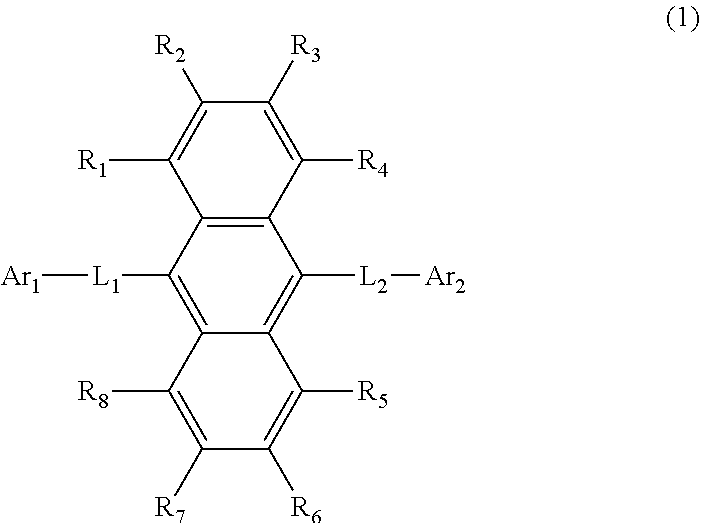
C12=C(C([L1][Ar1])=C3C(=C1[L2][Ar2])C([R5])=C([R6])C([R7])=C3[R8])C([R1])=C([R2])C([R3])=C2[R4]
